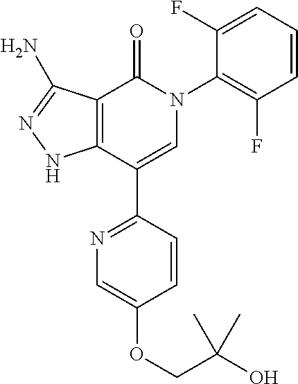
C12=C(C(C3=NC=C(OCC(O)(C)C)C=C3)=CN(C3=C(F)C=CC=C3F)C1=O)NN=C2N
